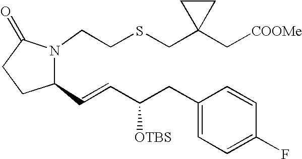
C1(C=CC(CC2=CC=C(F)C=C2)[OTBS])N(CCSCC2(C[COOMe])CC2)C(=O)CC1
